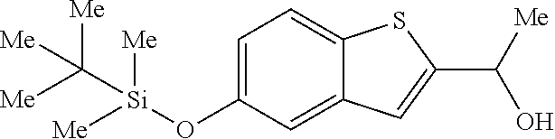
C1=C(O[Si]([Me])([Me])C([Me])([Me])[Me])C=C2C(=C1)SC(C(O)[Me])=C2
